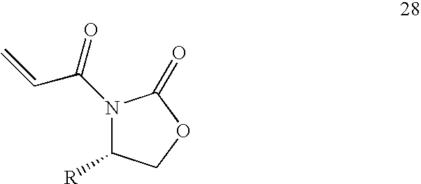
N1(C(C=C)=O)C([R])COC1=O
